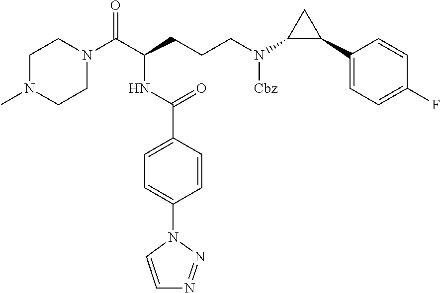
C1N(C)CCN(C(C(CCCN(C2C(C3=CC=C(F)C=C3)C2)[Cbz])NC(C2=CC=C(N3C=CN=N3)C=C2)=O)=O)C1
